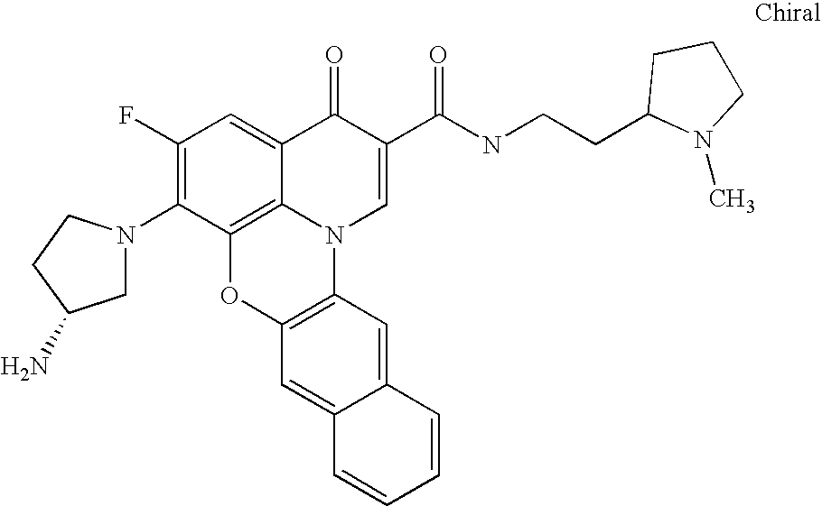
C1(F)=C(N2CC(N)CC2)C2=C3C(=C1)C(=O)C(C(NCCC1N(C)CCC1)=O)=CN3C1=C(O2)C=C2C(=C1)C=CC=C2
